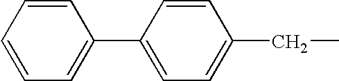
C1=CC=CC=C1C1=CC=C(CC)C=C1
